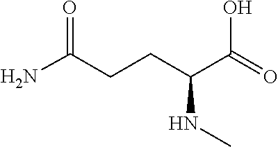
C(C(NC)C(O)=O)CC(N)=O
